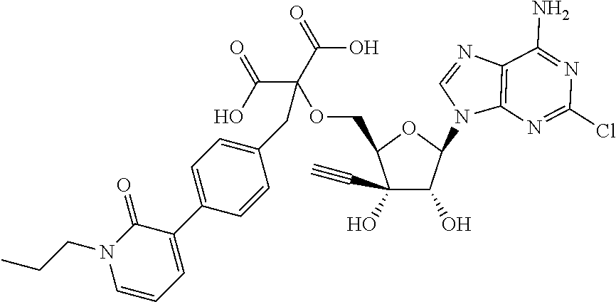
C1(C#C)(O)C(O)C(N2C3=C(N=C2)C(N)=NC(Cl)=N3)OC1COC(CC1=CC=C(C2=CC=CN(CCC)C2=O)C=C1)(C(=O)O)C(O)=O
